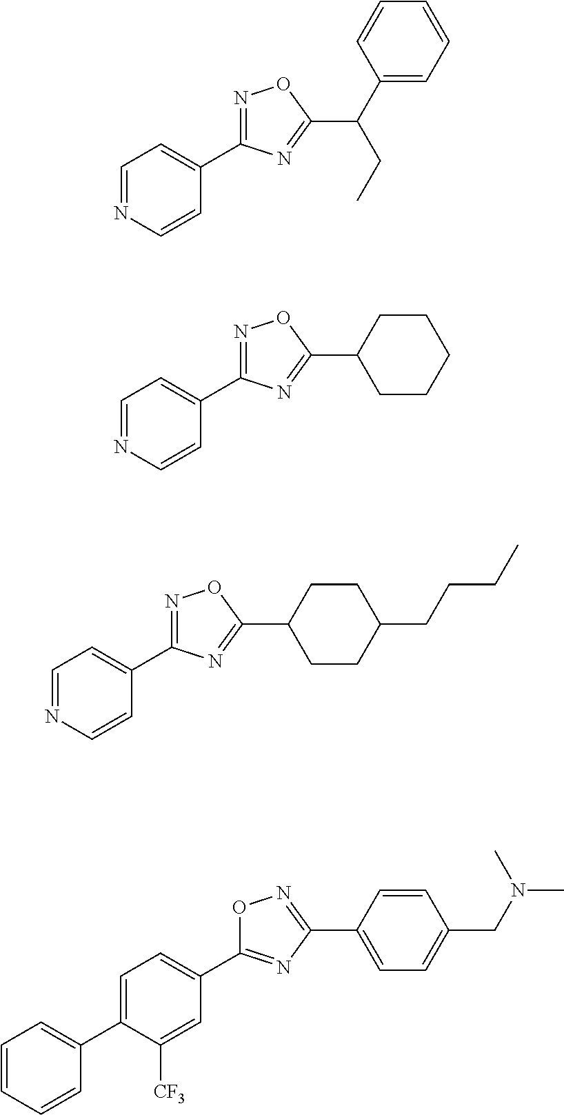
C(C1=NC(C2=CC=NC=C2)=NO1)(C1=CC=CC=C1)CC.C1(C2=NC(C3=CC=NC=C3)=NO2)CCCCC1.C1(C2=NC(C3=CC=NC=C3)=NO2)CCC(CCCC)CC1.C1(C2=NC(C3=CC=C(CN(C)C)C=C3)=NO2)=CC=C(C2=CC=CC=C2)C([CF3])=C1
